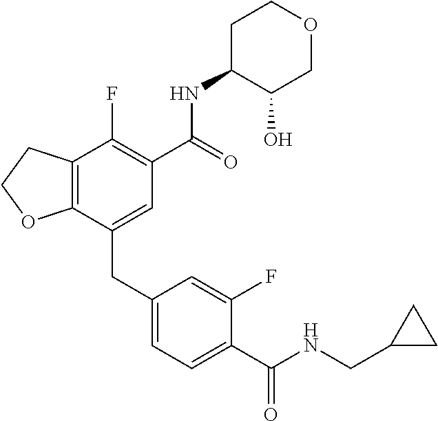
C12=C(CCO1)C(F)=C(C(NC1C(O)COCC1)=O)C=C2CC1=CC=C(C(NCC2CC2)=O)C(F)=C1
